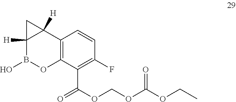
O(C(OCOC(C1=C(F)C=CC2=C1OB(O)C1([H])C2([H])C1)=O)=O)CC
